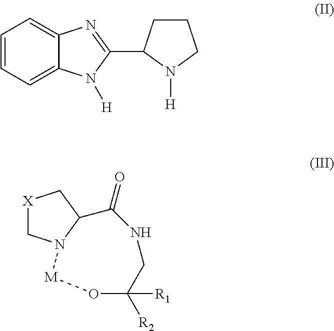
C1(C2CCCN2[H])=NC2=CC=CC=C2N1[H].[X]1CN2C(C1)C(=O)NCC([R2])([R1])O[M]2
